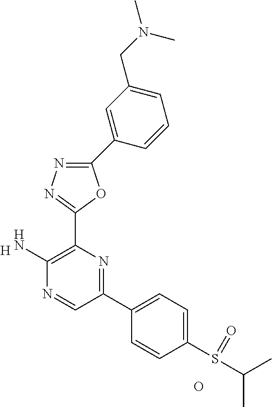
[H].C1(N)=C(C2=NN=C(C3=CC(CN(C)C)=CC=C3)O2)N=C(C2=CC=C(S(C(C)C)=O)C=C2)C=N1.O
